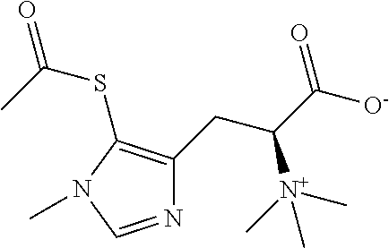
N1=CN(C)C(SC(=O)C)=C1CC(C([O-])=O)[N+](C)(C)C
